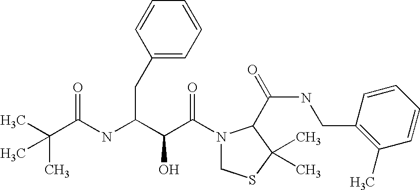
C(C(NC(C(C(N1CSC(C)(C)C1C(NCC1=C(C)C=CC=C1)=O)=O)O)CC1=CC=CC=C1)=O)(C)(C)C
